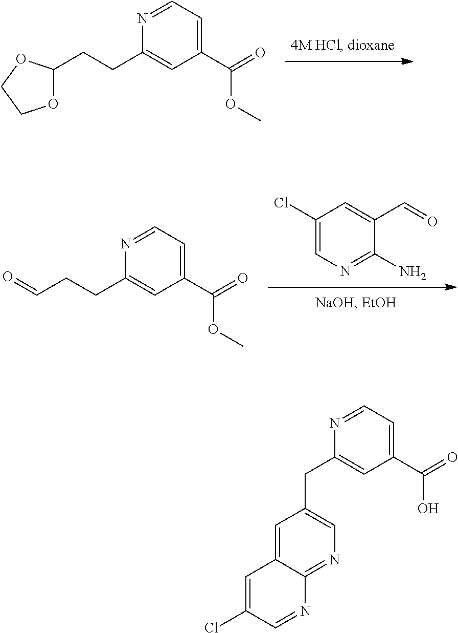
C1(CCC2OCCO2)=CC(C(=O)OC)=CC=N1.C1(Cl)=CN=C(N)C(C=O)=C1.C1(CCC=O)=CC(C(=O)OC)=CC=N1.C1(Cl)=CC2=CC(CC3=CC(C(=O)O)=CC=N3)=CN=C2N=C1
